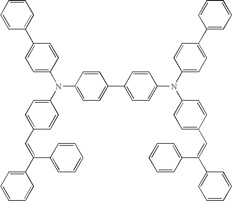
C1=CC=CC=C1C1=CC=C(N(C2=CC=C(C=C(C3=CC=CC=C3)C3=CC=CC=C3)C=C2)C2=CC=C(C3=CC=C(N(C4=CC=C(C5=CC=CC=C5)C=C4)C4=CC=C(C=C(C5=CC=CC=C5)C5=CC=CC=C5)C=C4)C=C3)C=C2)C=C1
